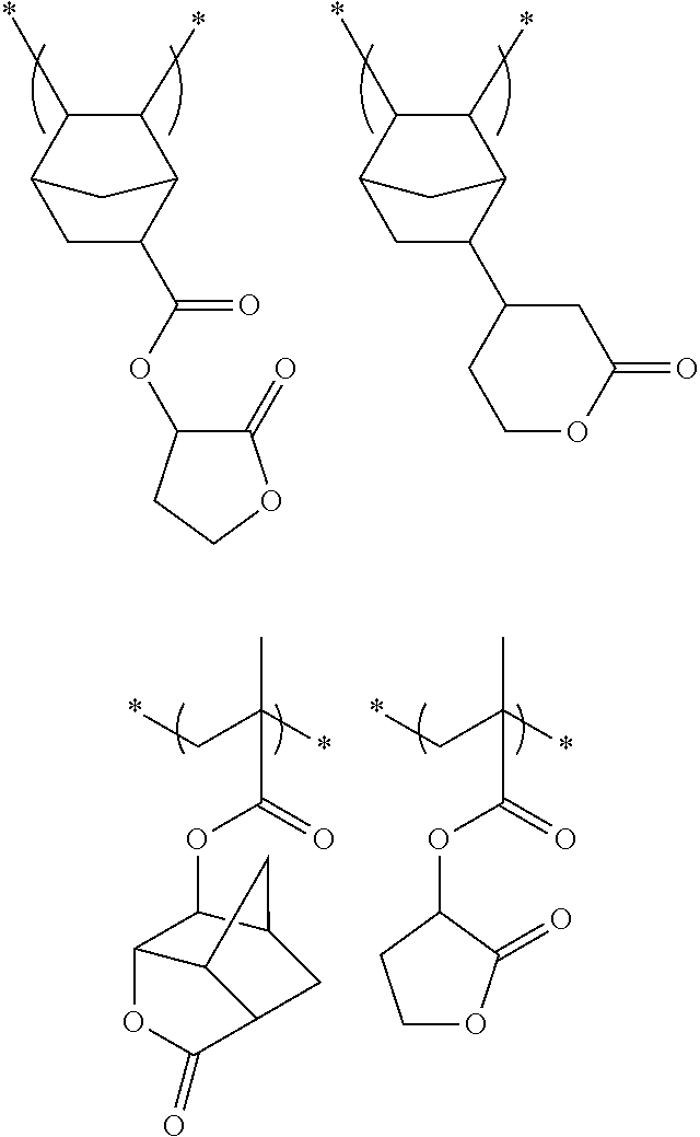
C1C(C(=O)OC2C(=O)OCC2)C2C(*)C(*)C1C2.C1C(C2CC(=O)OCC2)C2C(*)C(*)C1C2.*CC(C)(*)C(OC1CCOC1=O)=O.*CC(C)(*)C(OC1C2C3C(CC1C3)C(=O)O2)=O
